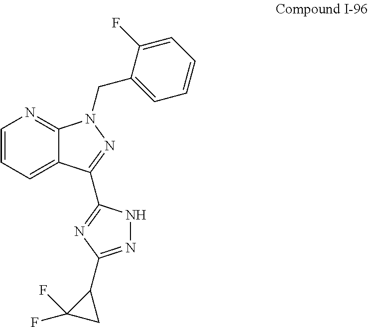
C1=CC=C2C(=N1)N(CC1=CC=CC=C1F)N=C2C1=NC(C2C(F)(F)C2)=NN1
